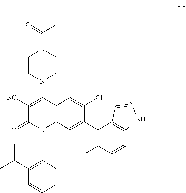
C12=C(C=C(C3=C(C)C=CC4=C3C=NN4)C(Cl)=C1)N(C1=C(C(C)C)C=CC=C1)C(=O)C([NC])=C2N1CCN(C(C=C)=O)CC1
